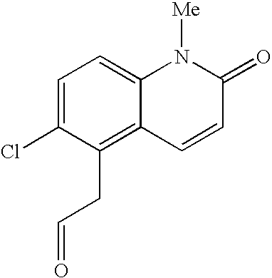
C1=C(Cl)C(CC=O)=C2C(=C1)N([Me])C(=O)C=C2
